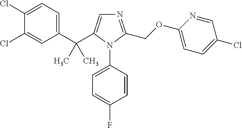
C1(C(C)(C)C2=CN=C(COC3=CC=C(Cl)C=N3)N2C2=CC=C(F)C=C2)=CC=C(Cl)C(Cl)=C1
